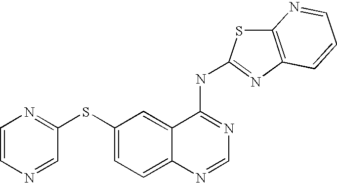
S(C1=CC=C2C(=C1)C(NC1=NC3=C(S1)N=CC=C3)=NC=N2)C1=NC=CN=C1
